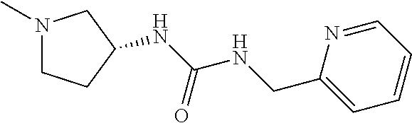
N1(C)CCC(NC(NCC2=CC=CC=N2)=O)C1
